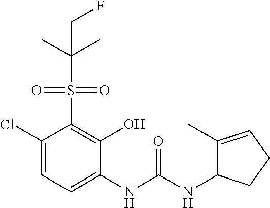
C1(Cl)=CC=C(NC(NC2C(C)=CCC2)=O)C(O)=C1S(=O)(=O)C(C)(C)CF
